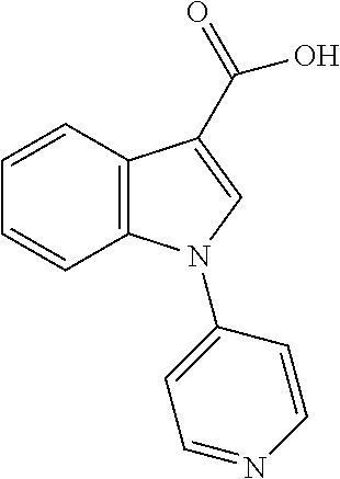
C12=C(C=CC=C1)C(C(=O)O)=CN2C1=CC=NC=C1
